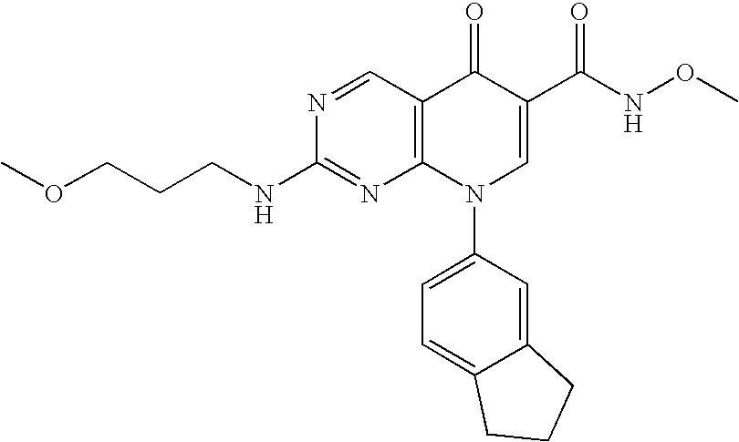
N1=CC2=C(N=C1NCCCOC)N(C1=CC=C3C(=C1)CCC3)C=C(C(=O)NOC)C2=O
